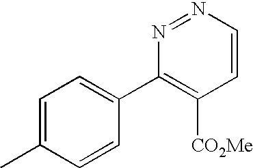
C1=C(C)C=CC(C2=C([CO2Me])C=CN=N2)=C1
